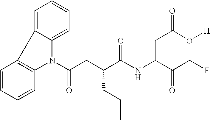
C1=CC=CC2=C1C1=CC=CC=C1N2C(CC(C(NC(C(=O)CF)CC(O[H])=O)=O)CCC)=O
